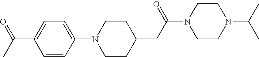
C1CC(CC(N2CCN(C(C)C)CC2)=O)CCN1C1=CC=C(C(=O)C)C=C1
